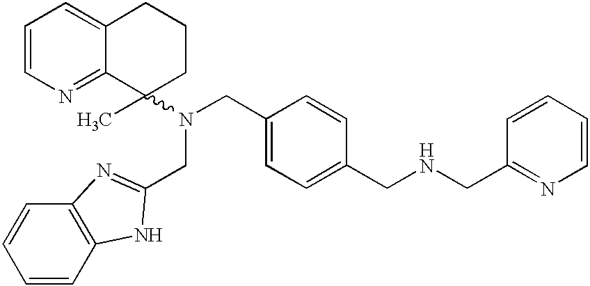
C1=CN=C2C(=C1)CCCC2(C)N(CC1=CC=C(CNCC2=NC=CC=C2)C=C1)CC1=NC2=C(N1)C=CC=C2
